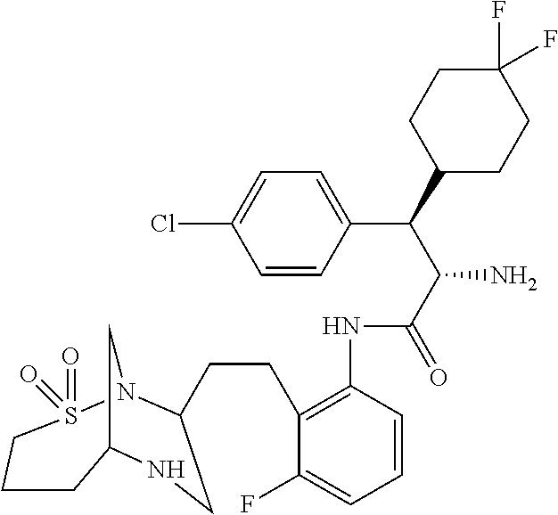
C12CN(S(=O)(=O)CCC1)C(CCC1=C(NC(C(C(C3CCC(F)(F)CC3)C3=CC=C(Cl)C=C3)N)=O)C=CC=C1F)CN2
